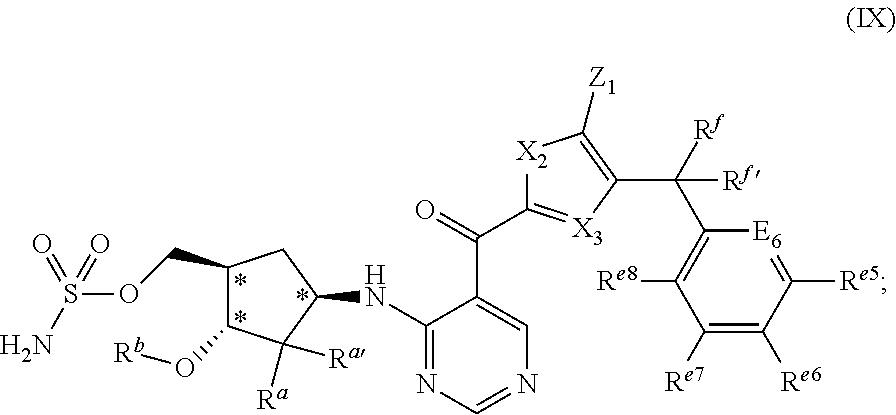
C1(COS(N)(=O)=O)C(O[Rb])C([Ra])([Ra])C(NC2=NC=NC=C2C(=O)C2=[X3]C(C([Rf])([Rf])C3=C([Re8])C([Re7])=C([Re6])C([Re5])=[E6]3)=C([Z1])[X2]2)C1
